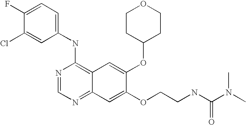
C1(NC2=C3C(=NC=N2)C=C(OCCNC(N(C)C)=O)C(OC2CCOCC2)=C3)=CC=C(F)C(Cl)=C1
